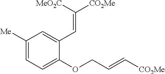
C1([Me])=CC=C(OCC=C[CO2Me])C(C=C([CO2Me])[MeO2C])=C1
